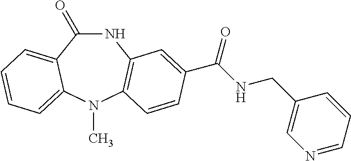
C1(=O)NC2=C(N(C)C3=CC=CC=C13)C=CC(C(NCC1=CN=CC=C1)=O)=C2
